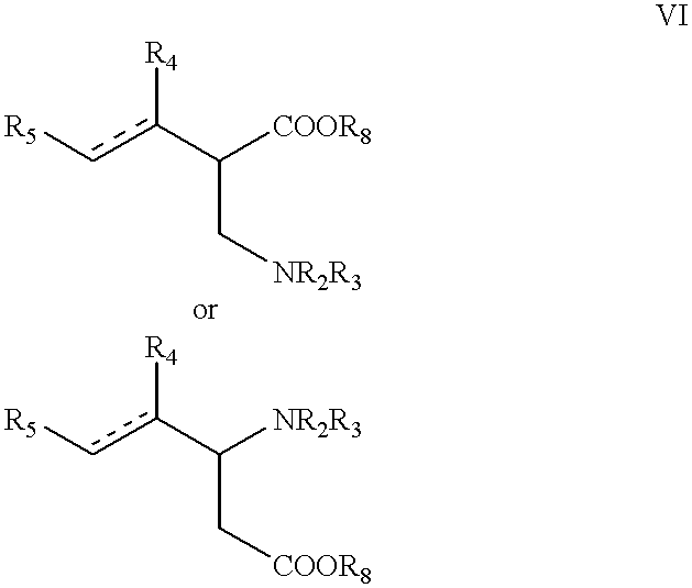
[R5]cc(C([COOR8])C[NR2R3])[R4].[R5]cc(C([NR2R3])C[COOR8])[R4]
